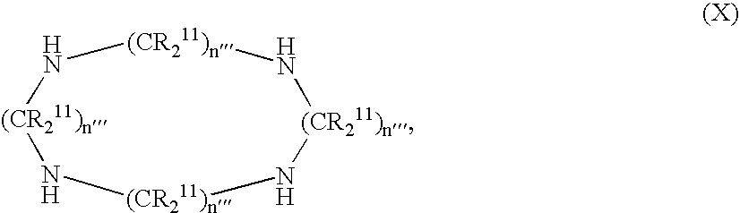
N1[(CR211)n]N[(CR211)n]N[(CR211)n]N[(CR211)n]1
